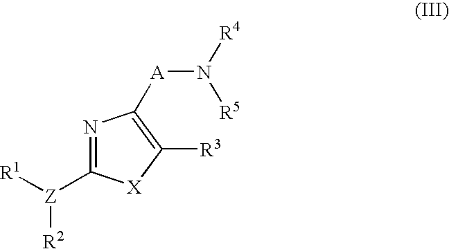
N1=C([Z]([R1])[R2])[X]C([R3])=C1[A]N([R4])[R5]
